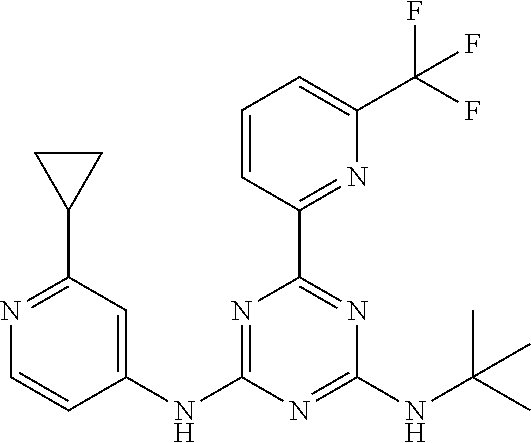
C1(NC2=NC(C3=NC(C(F)(F)F)=CC=C3)=NC(NC(C)(C)C)=N2)=CC(C2CC2)=NC=C1
